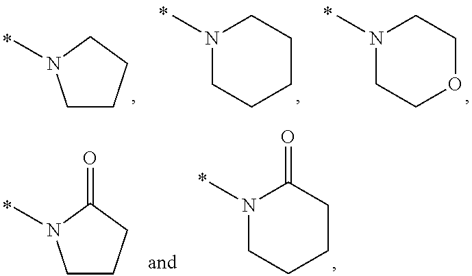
C1CCCN1C.N1(C)CCCCC1.N1(C)CCOCC1.C1CCC(=O)N1C.C1(=O)N(C)CCCC1
